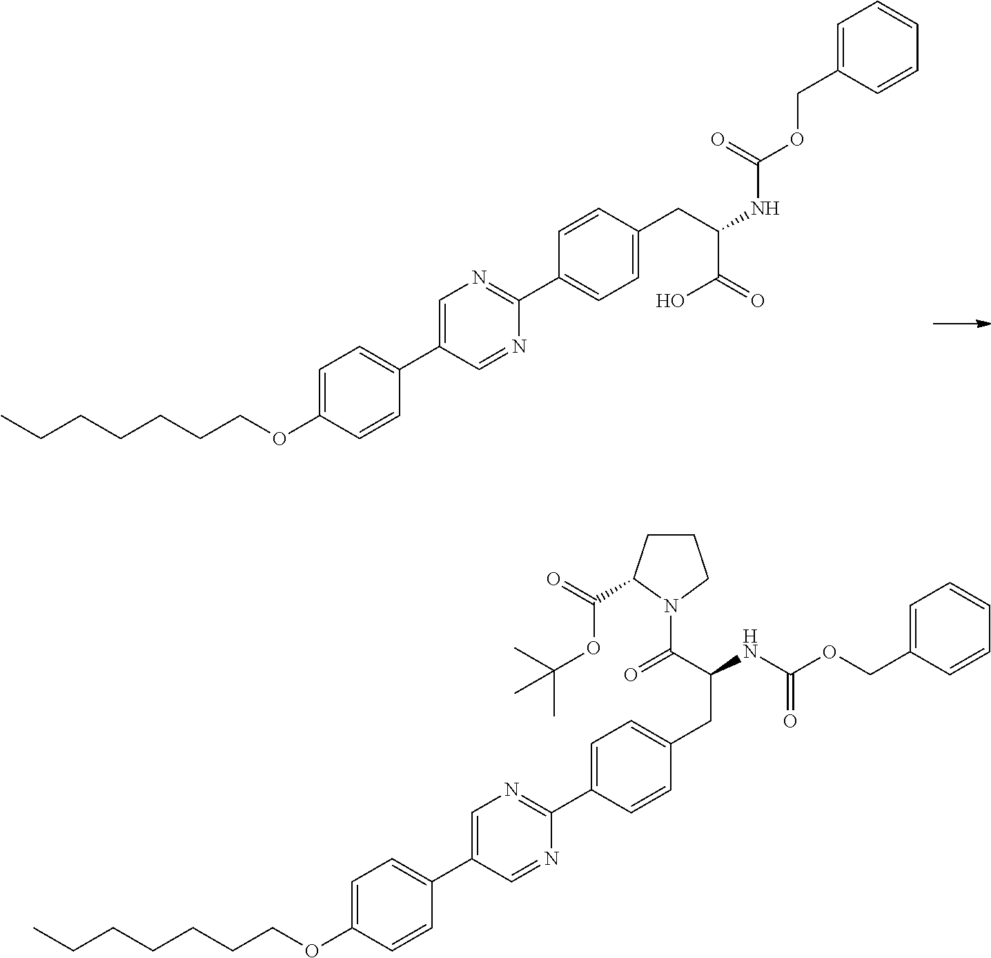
C(C1=CC=C(C2=NC=C(C3=CC=C(OCCCCCCC)C=C3)C=N2)C=C1)C(C(O)=O)NC(OCC1=CC=CC=C1)=O.C(C1=CC=C(C2=NC=C(C3=CC=C(OCCCCCCC)C=C3)C=N2)C=C1)C(NC(OCC1=CC=CC=C1)=O)C(=O)N1CCCC1C(=O)OC(C)(C)C
